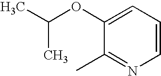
C(OC1=CC=CN=C1C)(C)C
